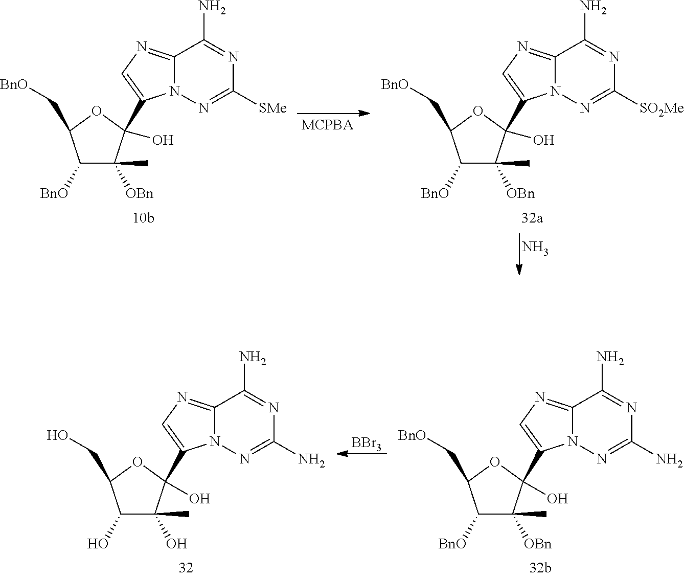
C(C1OC(O)(C2=CN=C3N2N=C([SMe])N=C3N)C([OBn])(C)C1[BnO])[BnO].N.C(C1OC(O)(C2=CN=C3N2N=C([SO2Me])N=C3N)C([OBn])(C)C1[BnO])[BnO].[BBr3].C(C1OC(C2=CN=C3N2N=C(N)N=C3N)(O)C([OBn])(C)C1[BnO])[BnO].C(C1OC(C2=CN=C3N2N=C(N)N=C3N)(O)C(O)(C)C1O)O
